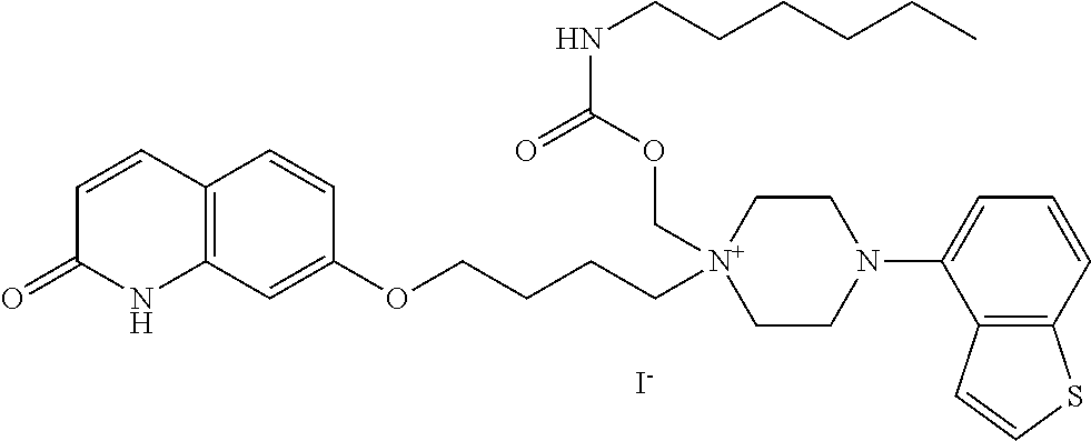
[I-].C12=C(C=C(OCCCC[N+]3(COC(NCCCCCC)=O)CCN(C4=CC=CC5=C4C=CS5)CC3)C=C1)NC(=O)C=C2
